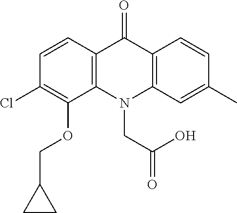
C12=C(N(CC(=O)O)C3=C(C1=O)C=CC(C)=C3)C(OCC1CC1)=C(Cl)C=C2
